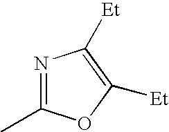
N1=C(C)OC([Et])=C1[Et]
